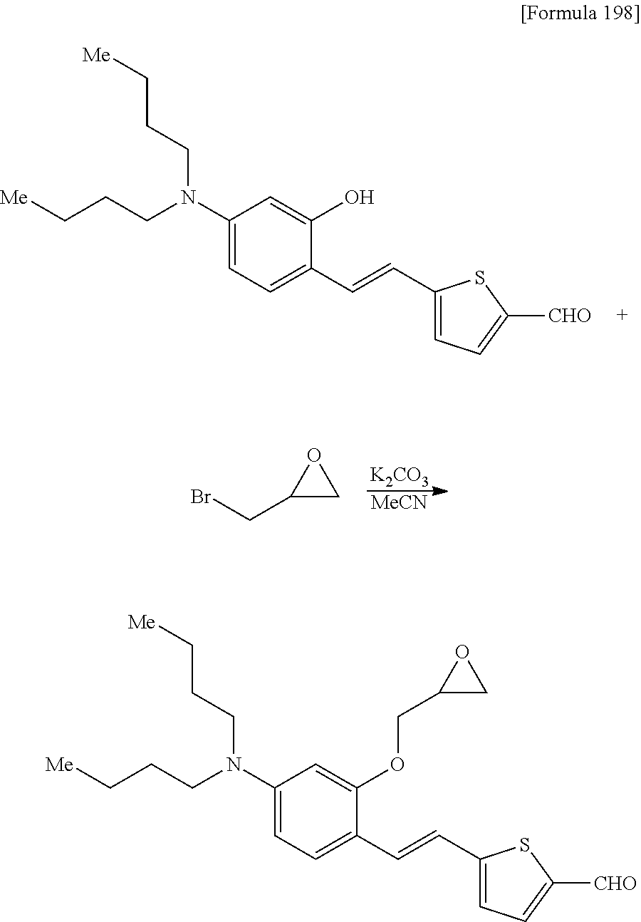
C1(N(CCC[Me])CCC[Me])=CC=C(C=CC2=CC=C([CHO])S2)C(OCC2CO2)=C1.C1(N(CCC[Me])CCC[Me])=CC=C(C=CC2=CC=C([CHO])S2)C(O)=C1.[K2CO3].[MeCN].BrCC1CO1
